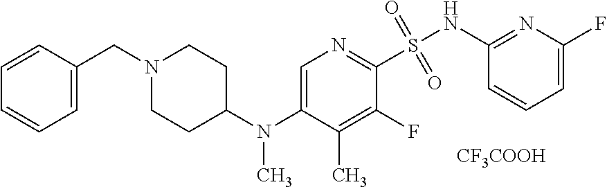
[CF3COOH].N1(CC2=CC=CC=C2)CCC(N(C2=CN=C(S(NC3=NC(F)=CC=C3)(=O)=O)C(F)=C2C)C)CC1
